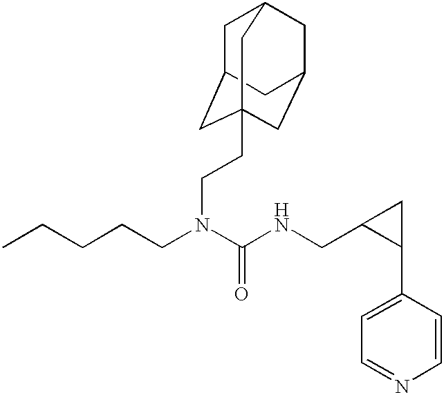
[H].C(CCN(C(NCC1C(C2=CC=NC=C2)C1)=O)CCC12CC3CC(CC(C1)C3)C2)CC
